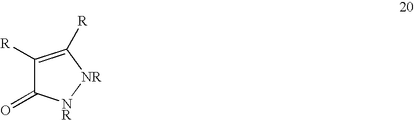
C1([R])=C([R])[NR][NR]C1=O
